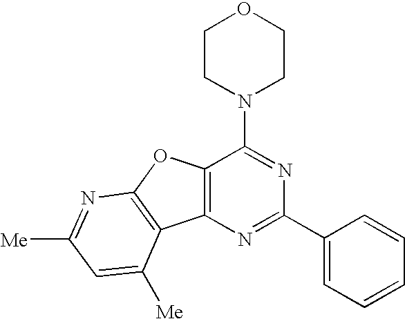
N1=C(C2=CC=CC=C2)N=C(N2CCOCC2)C2=C1C1=C(O2)N=C([Me])C=C1[Me]
